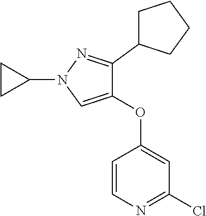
C1=CN=C(Cl)C=C1OC1=CN(C2CC2)N=C1C1CCCC1
